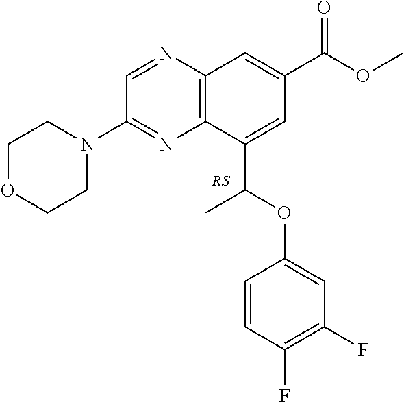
C1OCCN(C2=NC3=C(N=C2)C=C(C(OC)=O)C=C3C(OC2=CC(F)=C(F)C=C2)C)C1
